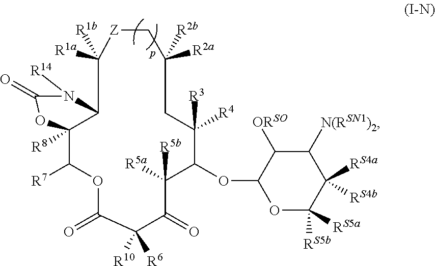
O1C(=O)C([R10])([R6])C(=O)C([R5b])([R5a])C(OC2OC([RS5b])([RS5a])C([RS4a])([RS4b])C([N(RSN1)2])C2[ORSO])C([R3])([R4])CC([R2b])([R2a])C[Z]C([R1a])([R1b])C2C([R8])(C1[R7])OC(=O)N2[R14]
